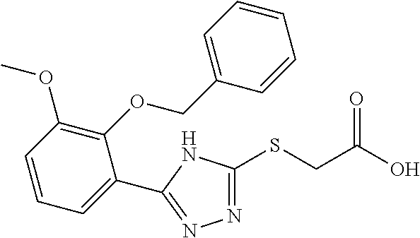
N1=C(SCC(O)=O)NC(C2=CC=CC(OC)=C2OCC2=CC=CC=C2)=N1
